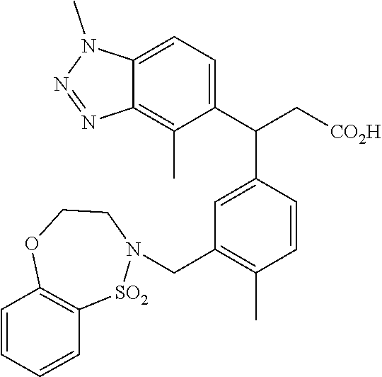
C12=CC=C(C(C[CO2H])C3=CC(CN4CCOC5=C([SO2]4)C=CC=C5)=C(C)C=C3)C(C)=C1N=NN2C
